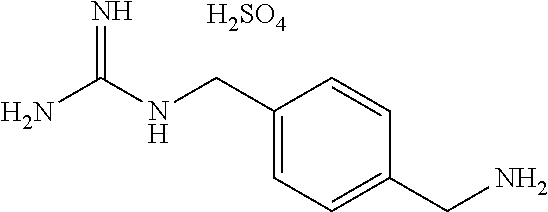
C1(CNC(N)=N)=CC=C(CN)C=C1.[H2SO4]
